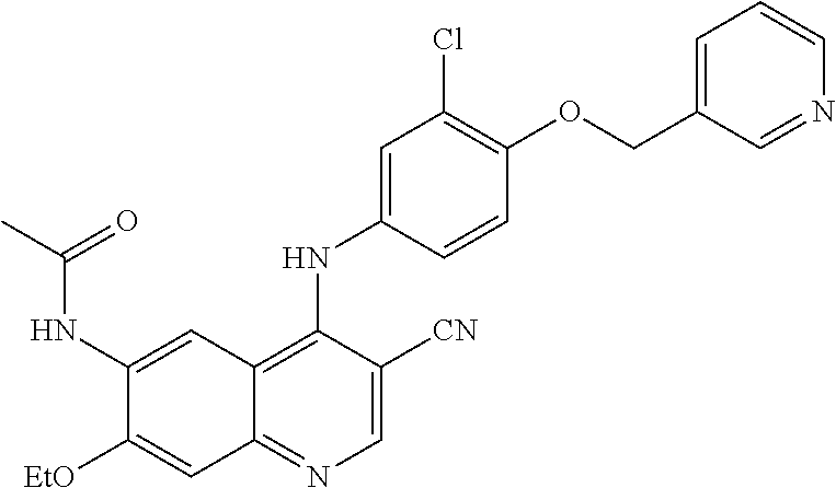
C1(NC(C)=O)=CC2=C(NC3=CC(Cl)=C(OCC4=CC=CN=C4)C=C3)C([CN])=CN=C2C=C1[OEt]
